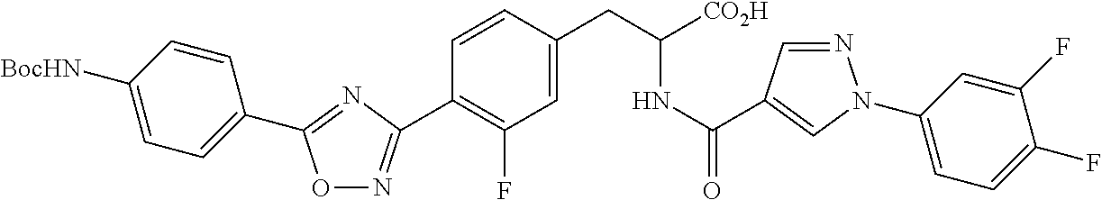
O1N=C(C2=C(F)C=C(CC(NC(=O)C3=CN(C4=CC=C(F)C(F)=C4)N=C3)[CO2H])C=C2)N=C1C1=CC=C([BocHN])C=C1
